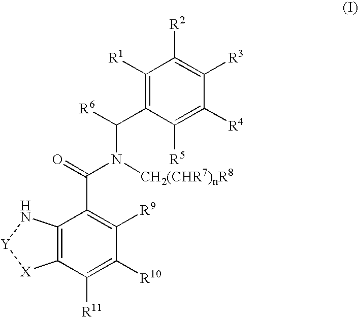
C1([R1])=C(C([R6])N([CH2(CHR7)nR8])C(=O)C2=C([R9])C([R10])=C([R11])C3=C2N[Y][X]3)C([R5])=C([R4])C([R3])=C1[R2]
